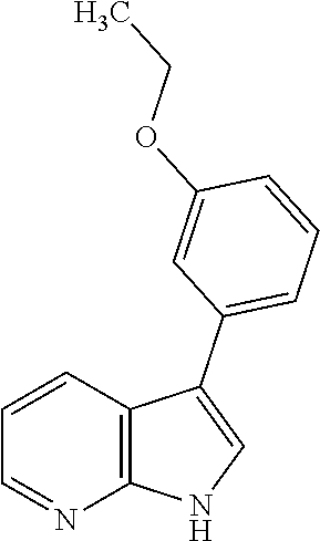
C1=CC2=C(N=C1)NC=C2C1=CC=CC(OCC)=C1
